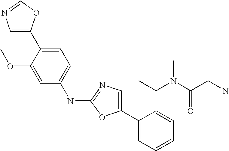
C1=C(C2=CC=C(NC3=NC=C(C4=CC=CC=C4C(C)N(C(CN)=O)C)O3)C=C2OC)OC=N1
